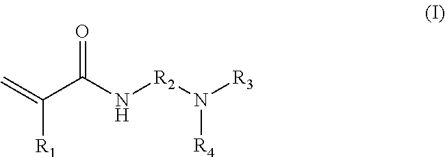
C(C(N[R2]N([R3])[R4])=O)(=C)[R1]
